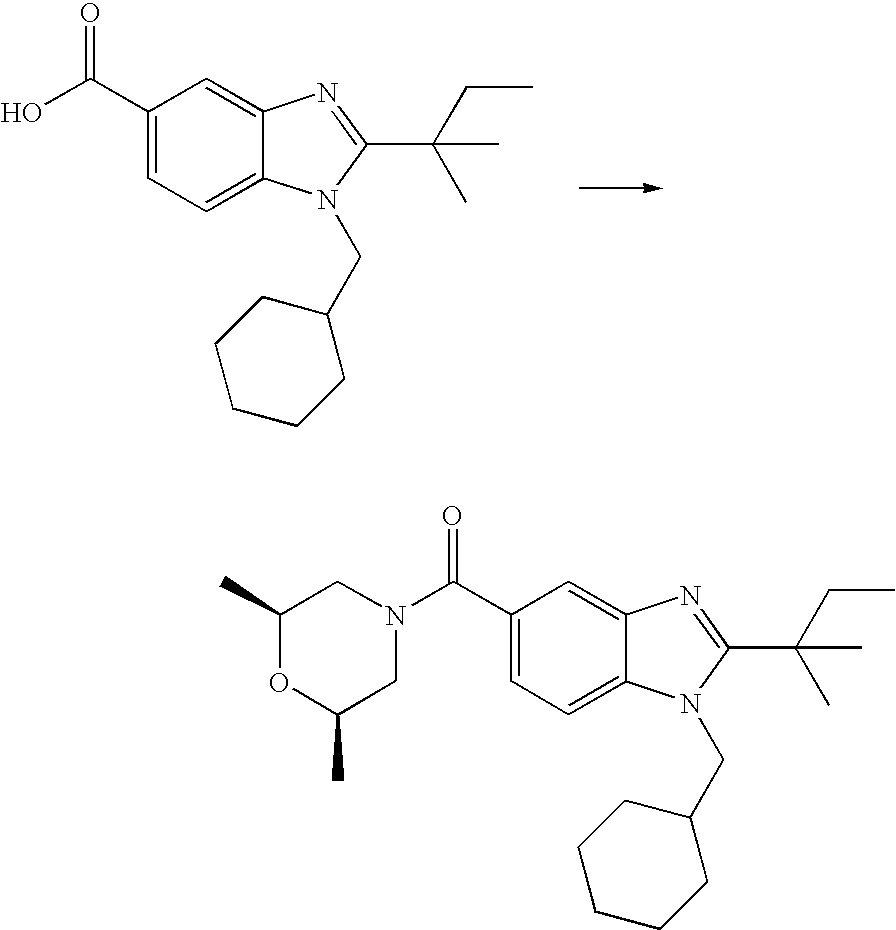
OC(C1=CC=C2C(=C1)N=C(C(CC)(C)C)N2CC1CCCCC1)=O.N1(C(C2=CC=C3C(=C2)N=C(C(CC)(C)C)N3CC2CCCCC2)=O)CC(C)OC(C)C1
